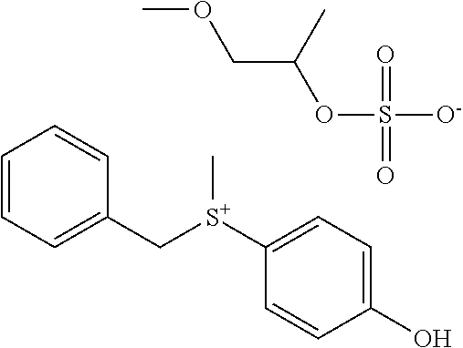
C1([S+](CC2=CC=CC=C2)C)=CC=C(O)C=C1.COCC(OS([O-])(=O)=O)C
